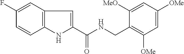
C1(F)=CC2=C(C=C1)NC(C(NCC1=C([OMe])C=C([OMe])C=C1[MeO])=O)=C2
